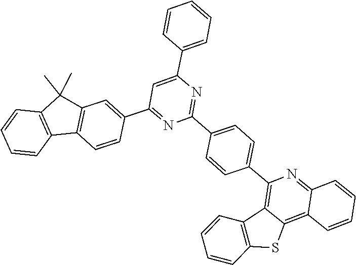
C1=CC2=C(C=C1)C1=C(C3=CC=C(C4=NC(C5=CC=CC=C5)=CC(C5=CC6=C(C=C5)C5=C(C=CC=C5)C6(C)C)=N4)C=C3)N=C3C(=C1S2)C=CC=C3
